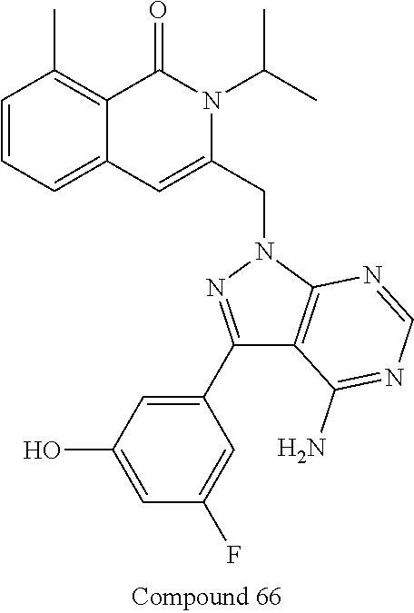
C1=CC=C2C(=C1C)C(=O)N(C(C)C)C(CN1N=C(C3=CC(O)=CC(F)=C3)C3=C1N=CN=C3N)=C2
